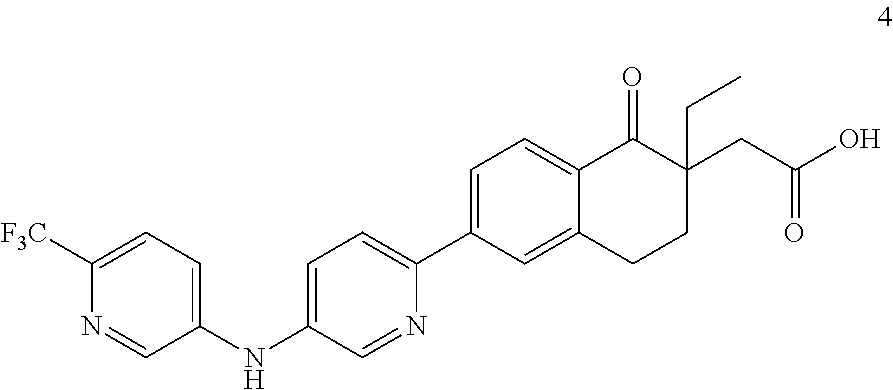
C1=C(NC2=CC=C([F3C])N=C2)C=NC(C2=CC=C3C(=C2)CCC(CC(=O)O)(CC)C3=O)=C1
